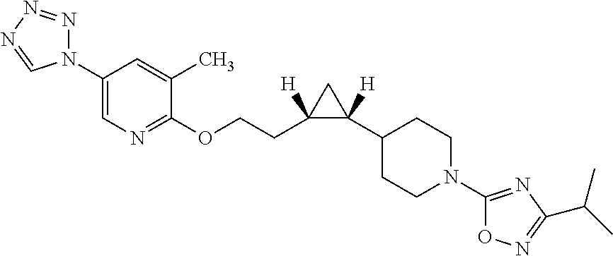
C1(OCCC2([H])C(C3CCN(C4=NC(C(C)C)=NO4)CC3)([H])C2)=NC=C(N2N=NN=C2)C=C1C
